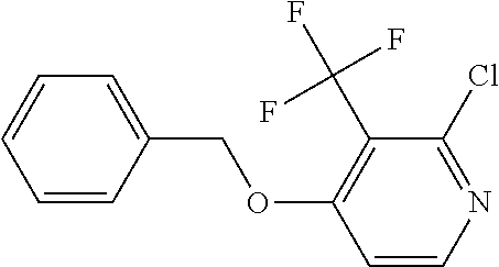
O(C1=C(C(F)(F)F)C(Cl)=NC=C1)CC1=CC=CC=C1
